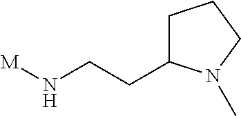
C1C(CCN[M])N(C)CC1
